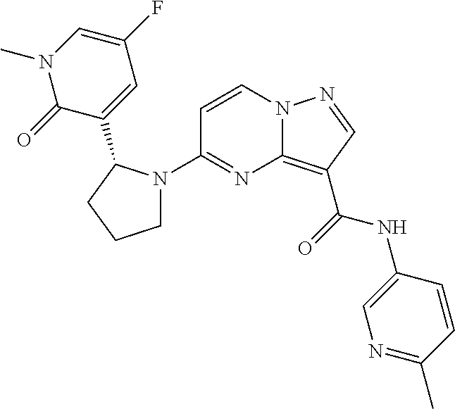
C1(N2CCCC2C2=CC(F)=CN(C)C2=O)=NC2=C(C(=O)NC3=CN=C(C)C=C3)C=NN2C=C1
